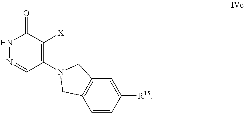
N1N=CC(N2CC3=C(C2)C=C([R15])C=C3)=C([X])C1=O
